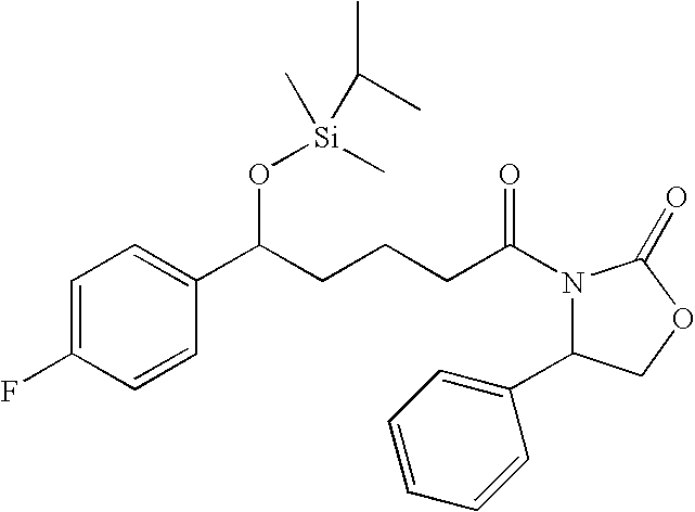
C1=C(F)C=CC(C(O[Si](C)(C)C(C)C)CCCC(N2C(C3=CC=CC=C3)COC2=O)=O)=C1
